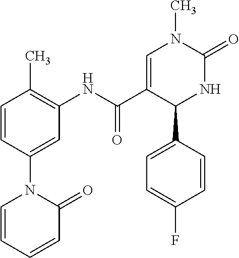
C1=CC(C)=C(NC(C2=CN(C)C(=O)NC2C2=CC=C(F)C=C2)=O)C=C1N1C=CC=CC1=O
